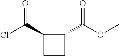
ClC(C1C(C(OC)=O)CC1)=O
